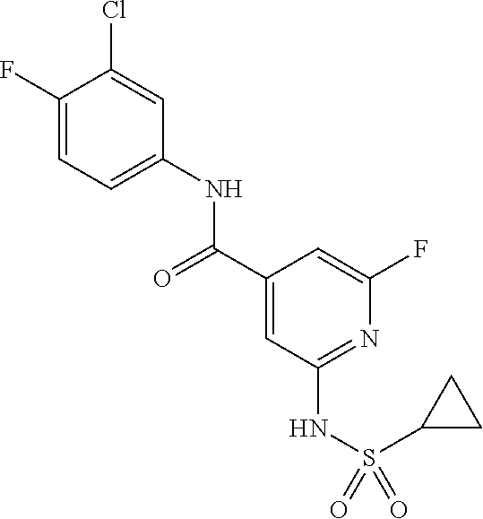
C1(F)=CC=C(NC(C2=CC(NS(=O)(C3CC3)=O)=NC(F)=C2)=O)C=C1Cl
